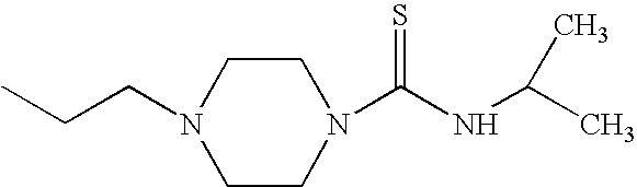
C1CN(C(NC(C)C)=S)CCN1CCC
